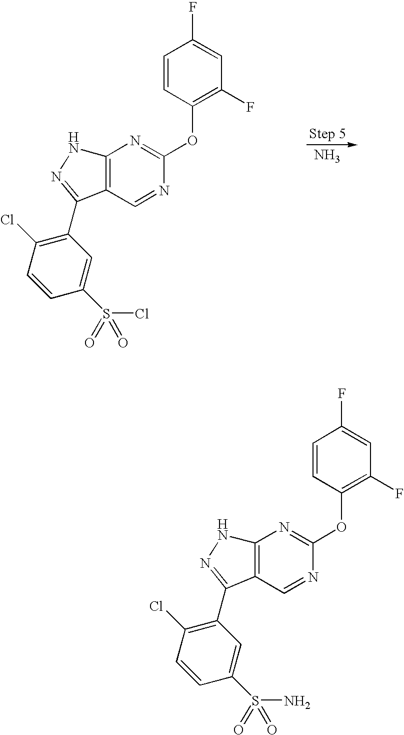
N.C1(Cl)=C(C2=NNC3=C2C=NC(OC2=C(F)C=C(F)C=C2)=N3)C=C(S(Cl)(=O)=O)C=C1.C1(Cl)=C(C2=NNC3=C2C=NC(OC2=C(F)C=C(F)C=C2)=N3)C=C(S(N)(=O)=O)C=C1
